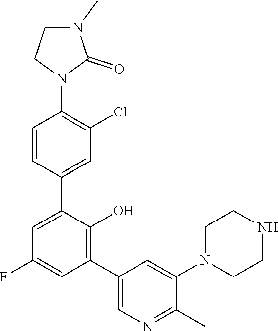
C1=C(C2=CC(Cl)=C(N3C(=O)N(C)CC3)C=C2)C(O)=C(C2=CN=C(C)C(N3CCNCC3)=C2)C=C1F
